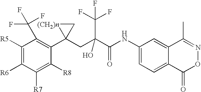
C1([R7])=C([R8])C(C2(CC(C(NC3=CC=C4C(=C3)C(C)=NOC4=O)=O)(C(F)(F)F)O)[(CH2)n]C2)=C(C(F)(F)F)C([R5])=C1[R6]
